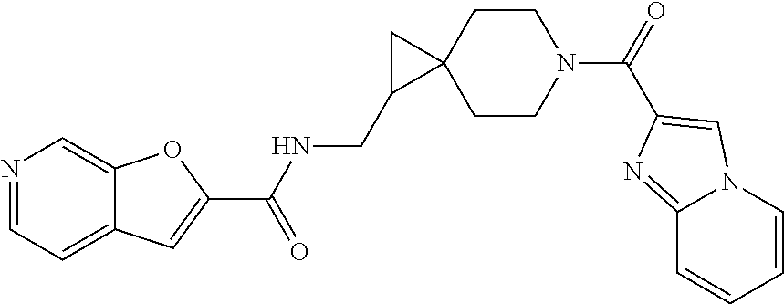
N1=CC=C2C(=C1)OC(C(NCC1C3(C1)CCN(C(=O)C1=CN4C=CC=CC4=N1)CC3)=O)=C2
